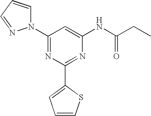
C1(N2C=CC=N2)=NC(C2=CC=CS2)=NC(NC(CC)=O)=C1
